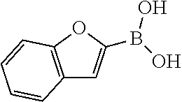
C12=C(OC(B(O)O)=C1)C=CC=C2
